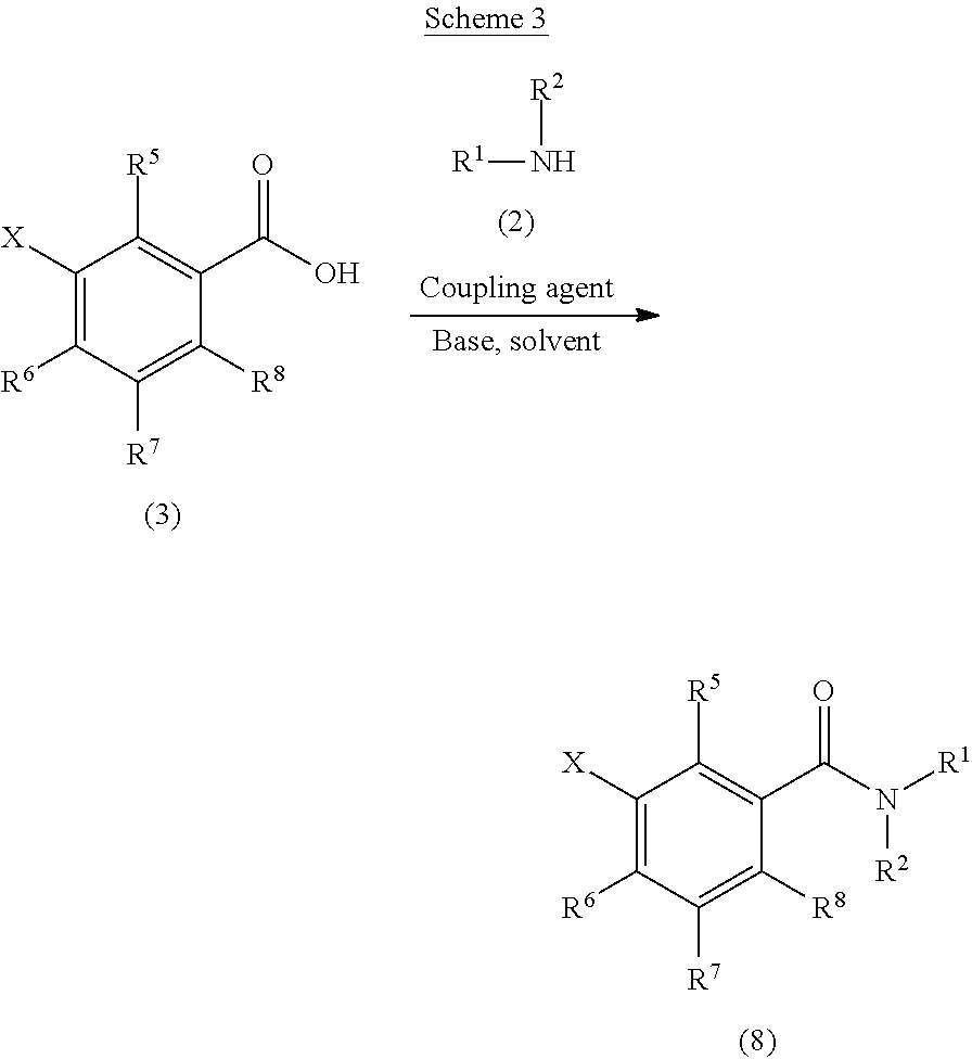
C1([X])=C([R6])C([R7])=C([R8])C(C(N([R1])[R2])=O)=C1[R5].C1([X])=C([R6])C([R7])=C([R8])C(C(O)=O)=C1[R5].[R2]N[R1]
